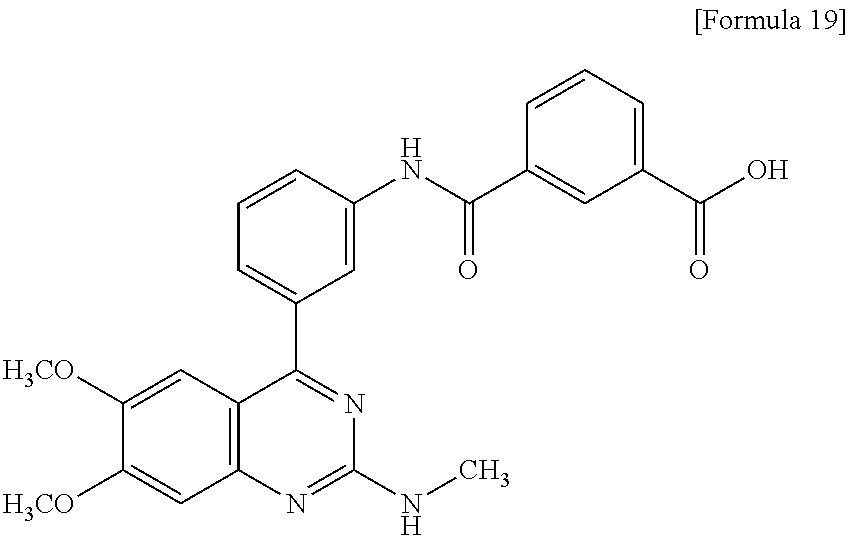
C1([H3CO])=CC2=C(C=C1[H3CO])N=C(NC)N=C2C1=CC=CC(NC(C2=CC(C(O)=O)=CC=C2)=O)=C1
